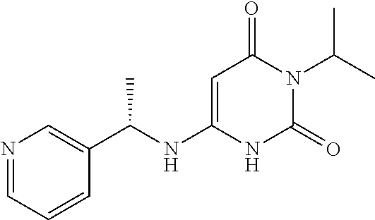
N1=CC=CC(C(NC2=CC(=O)N(C(C)C)C(=O)N2)C)=C1
